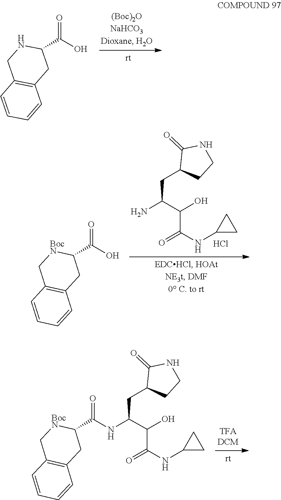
O=C(C(C(NC(=O)C1CC2=C(C=CC=C2)C[BocN]1)CC1C(=O)NCC1)O)NC1CC1.O=C(O)C1NCC2=C(C1)C=CC=C2.O=C(C(C(N)CC1C(=O)NCC1)O)NC1CC1.OC(=O)C1CC2=C(C=CC=C2)C[BocN]1.Cl
